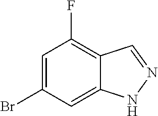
C1=C(Br)C=C2C(=C1F)C=NN2
